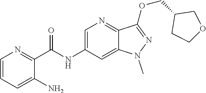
C(NC1=CN=C2C(=C1)N(C)N=C2OCC1CCOC1)(C1=NC=CC=C1N)=O
